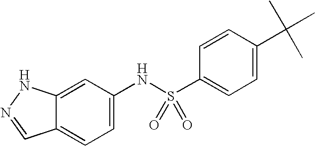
C12=CC(NS(C3=CC=C(C(C)(C)C)C=C3)(=O)=O)=CC=C1C=NN2
